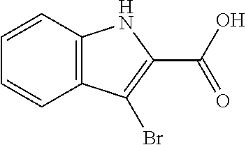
C1=CC2=C(C=C1)C(Br)=C(C(O)=O)N2
